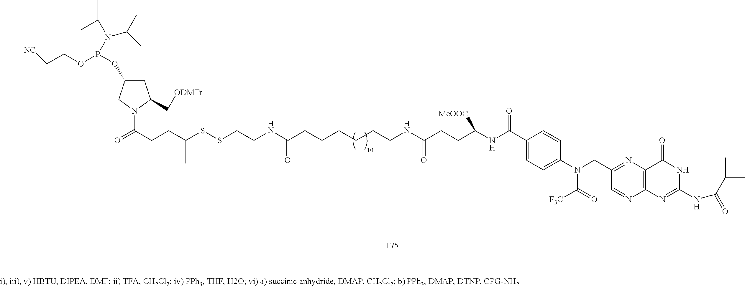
C1C(OP(OCC[NC])N(C(C)C)C(C)C)CN(C(CCC(SSCCNC(CCCCCCNC(CCC(NC(C2=CC=C(N(CC3=NC4=C(N=C3)N=C(NC(C(C)C)=O)NC4=O)C(=O)[F3C])C=C2)=O)[MeOOC])=O)=O)C)=O)C1C[ODMTr]
